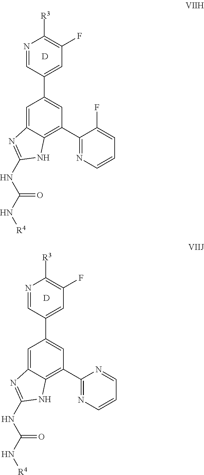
N1=CC(C2=CC(C3=NC=CC=C3F)=C3C(=C2)N=C(NC(N[R4])=O)N3)=CC(F)=C1[R3].[D].N1=CC(C2=CC(C3=NC=CC=N3)=C3C(=C2)N=C(NC(N[R4])=O)N3)=CC(F)=C1[R3].[D]
